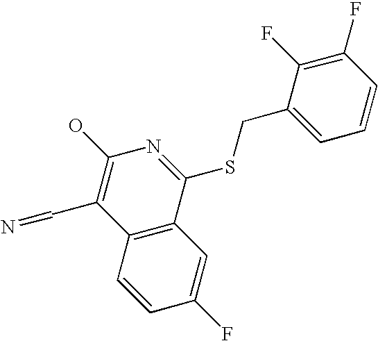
C12=C(C(SCC3=CC=CC(F)=C3F)=NC(O)=C1C=N)C=C(F)C=C2
